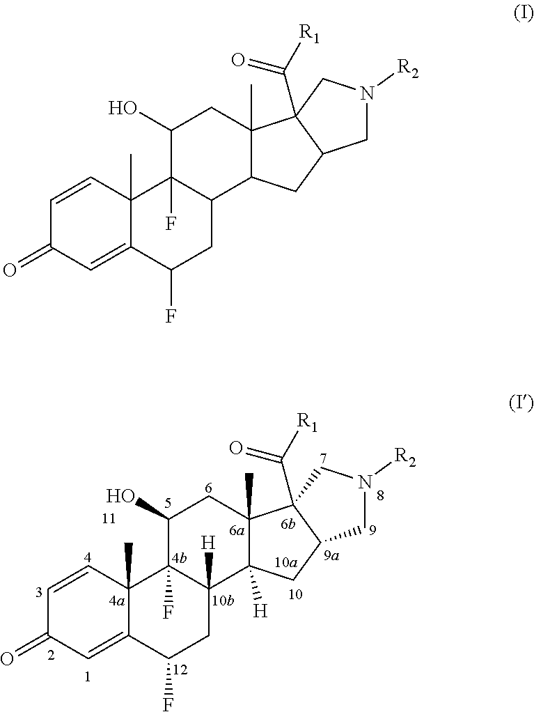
C1=CC2(C)C(=CC1=O)C(F)CC1([H])C2(F)C(O)CC2(C)C1([H])CC1C2(C(=O)[R1])CN([R2])C1.C1=CC2(C)C(=CC1=O)C(F)CC1C2(F)C(O)CC2(C)C1CC1C2(C(=O)[R1])CN([R2])C1
